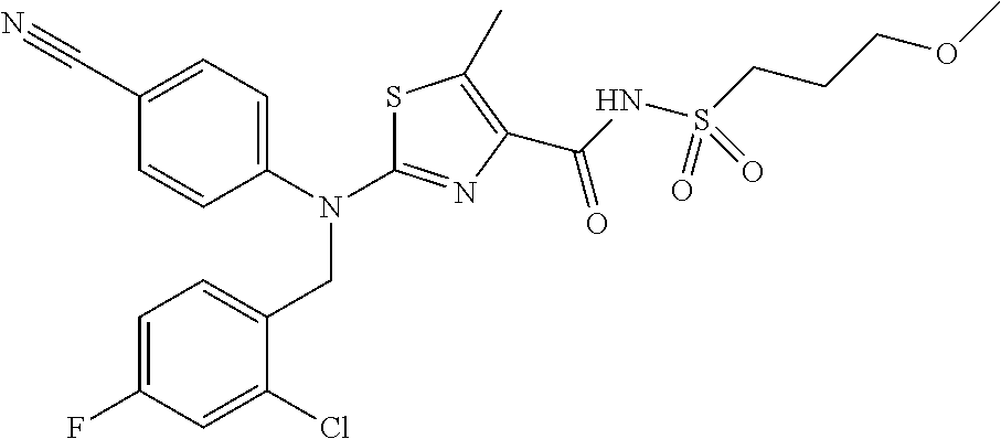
C1(C#N)=CC=C(N(C2=NC(C(NS(CCCOC)(=O)=O)=O)=C(C)S2)CC2=CC=C(F)C=C2Cl)C=C1
